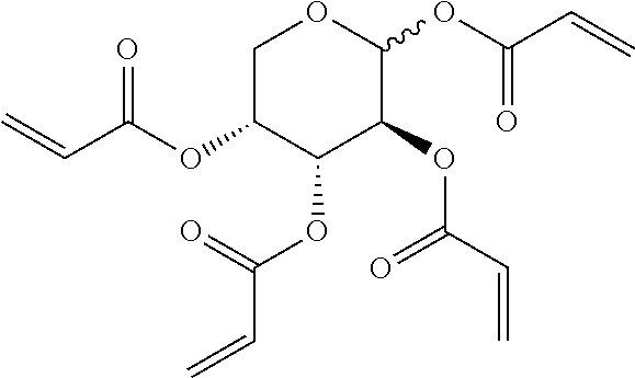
C(=C)C(OC1COC(OC(=O)C=C)C(OC(C=C)=O)C1OC(=O)C=C)=O
